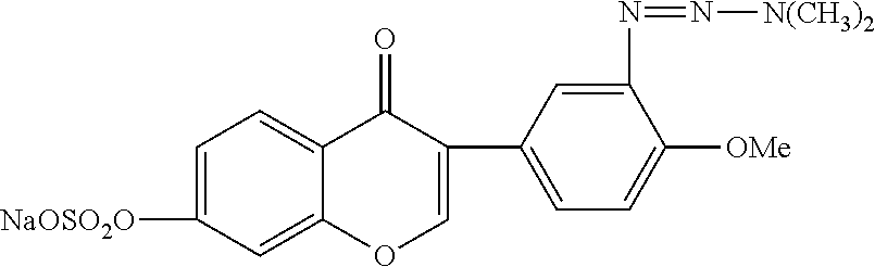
C1=C([NaOSO2O])C=C2C(=C1)C(=O)C(C1=CC=C([OMe])C(N=N[N(CH3)2])=C1)=CO2
